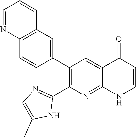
C12=C(C=C(C3=C(C4=NC=C(C)N4)N=C4C(=C3)C(=O)C=CN4)C=C1)C=CC=N2
